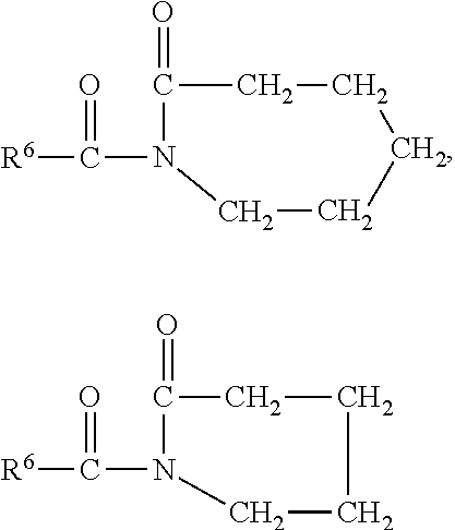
C(N1C(=O)CCCCC1)([R6])=O.C1(=O)N(C(=O)[R6])CCCC1
